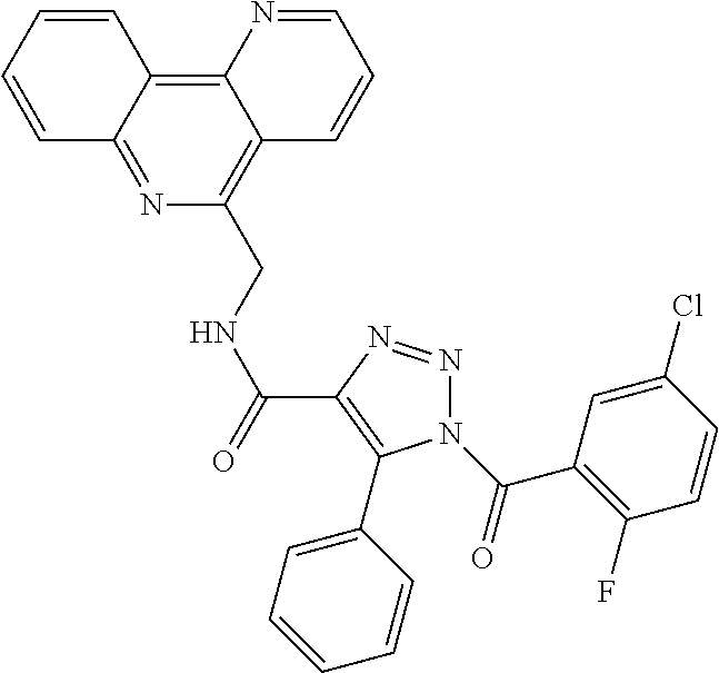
C1(CNC(=O)C2=C(C3=CC=CC=C3)N(C(C3=C(F)C=CC(Cl)=C3)=O)N=N2)=C2C(=C3C(=N1)C=CC=C3)N=CC=C2
